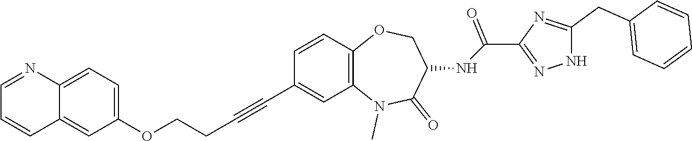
C12=C(N(C)C(=O)C(NC(C3=NNC(CC4=CC=CC=C4)=N3)=O)CO1)C=C(C#CCCOC1=CC=C3C(=C1)C=CC=N3)C=C2
